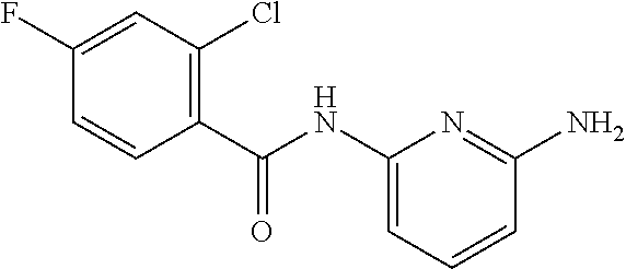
C1(F)=CC(Cl)=C(C(NC2=CC=CC(N)=N2)=O)C=C1
